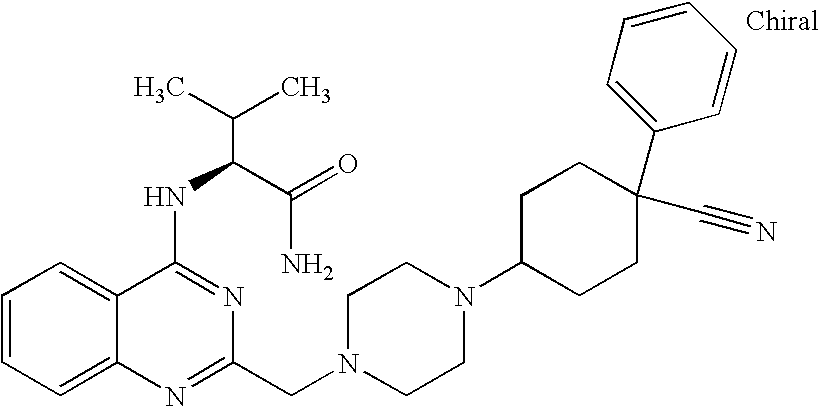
C1=CC=C2C(=C1)C(NC(C(N)=O)C(C)C)=NC(CN1CCN(C3CCC(C4=CC=CC=C4)(C#N)CC3)CC1)=N2
